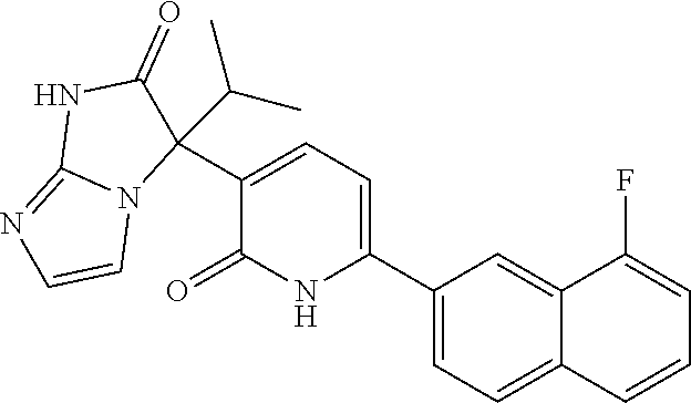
C1(C2=CC=C(C3(C(C)C)C(=O)NC4=NC=CN34)C(=O)N2)=CC=C2C(=C1)C(F)=CC=C2
